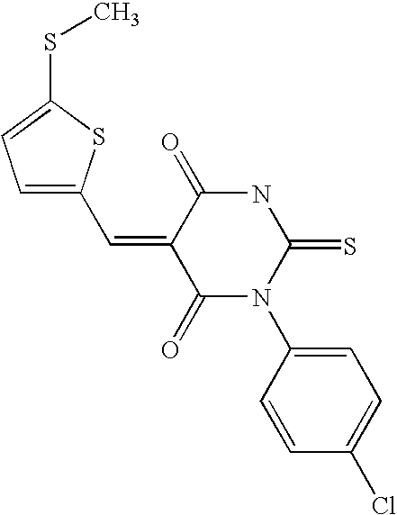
O=C1C(=CC2=CC=C(SC)S2)C(=O)N(C2=CC=C(Cl)C=C2)C(=S)N1
